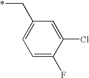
C1(C*)=CC=C(F)C(Cl)=C1
